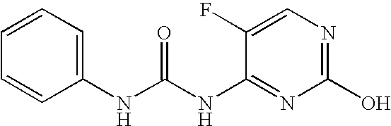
N(C1=NC(O)=NC=C1F)C(NC1=CC=CC=C1)=O
